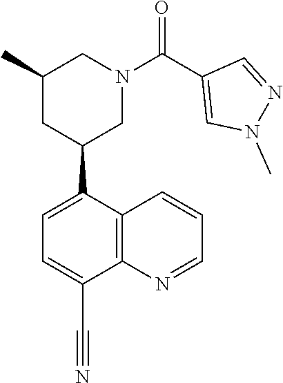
C1(C)CC(C2=CC=C(C#N)C3=C2C=CC=N3)CN(C(C2=CN(C)N=C2)=O)C1
